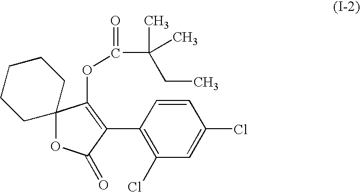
C1(Cl)=C(C2=C(OC(C(C)(CC)C)=O)C3(OC2=O)CCCCC3)C=CC(Cl)=C1
